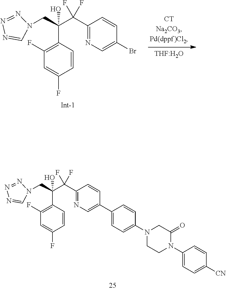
C1(C(C(CN2C=NN=N2)(C2=C(F)C=C(F)C=C2)O)(F)F)=NC=C(C2=CC=C(N3CCN(C4=CC=C([CN])C=C4)C(=O)C3)C=C2)C=C1.C1(C(C(CN2C=NN=N2)(C2=C(F)C=C(F)C=C2)O)(F)F)=NC=C(Br)C=C1.[THF:H2O]
